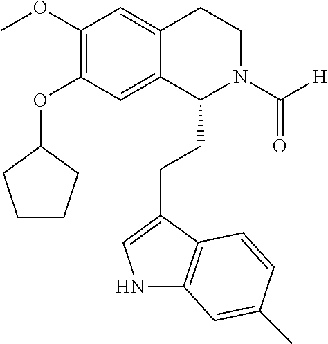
N1C2=C(C(CCC3N(C([H])=O)CCC4=CC(OC)=C(OC5CCCC5)C=C34)=C1)C=CC(C)=C2
